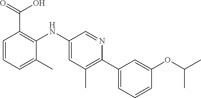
C1=CC=C(C)C(NC2=CC(C)=C(C3=CC=CC(OC(C)C)=C3)N=C2)=C1C(=O)O
